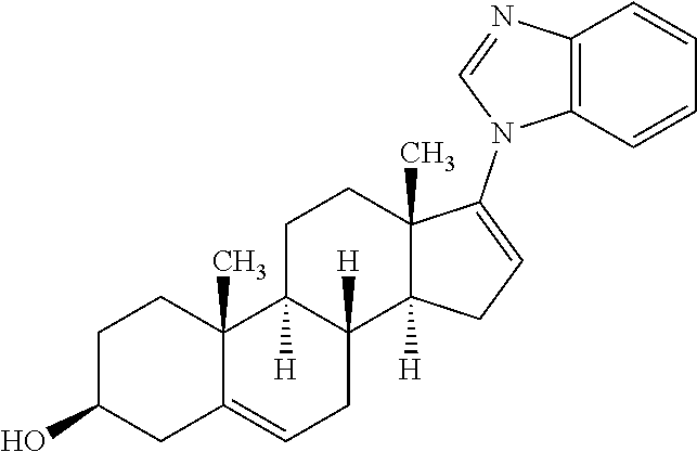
C1C(O)CC2=CCC3([H])C([H])(C2(C)C1)CCC1(C)C3([H])CC=C1N1C2=C(N=C1)C=CC=C2
